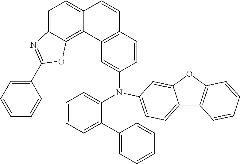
C1(C2=NC3=CC=C4C(=C3O2)C2=C(C=C4)C=CC(N(C3=CC=CC=C3C3=CC=CC=C3)C3=CC=C4C5=C(OC4=C3)C=CC=C5)=C2)=CC=CC=C1
